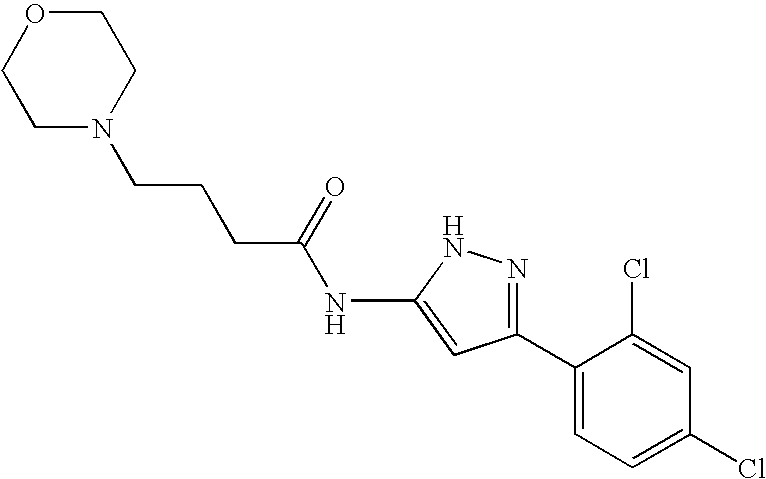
N(C1=CC(C2=CC=C(Cl)C=C2Cl)=NN1)C(CCCN1CCOCC1)=O
